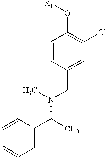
C1=CC(CN(C(C2=CC=CC=C2)C)C)=CC(Cl)=C1O[X1]
